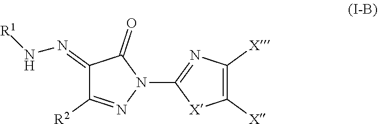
C1(=NN[R1])C([R2])=NN(C2=NC([X])=C([X])[X]2)C1=O
